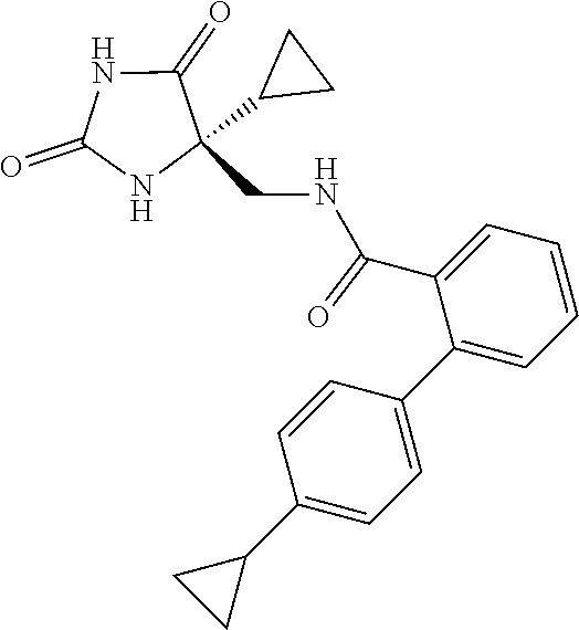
C1=C(C(NCC2(C3CC3)C(=O)NC(=O)N2)=O)C(C2=CC=C(C3CC3)C=C2)=CC=C1
